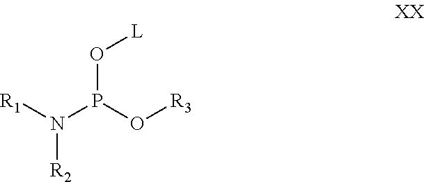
[R1]N([R2])P(O[L])O[R3]
